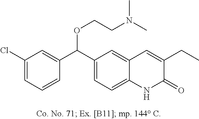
ClC1=CC=CC(C(C2=CC=C3C(=C2)C=C(CC)C(=O)N3)OCCN(C)C)=C1
